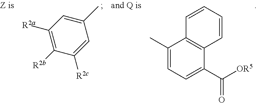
C1(C)=CC([R2a])=C([R2b])C([R2c])=C1.C1(C)=CC=C(C([OR5])=O)C2=C1C=CC=C2
